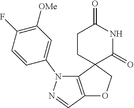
C12=C(C=NN1C1=CC([OMe])=C(F)C=C1)OCC21C(=O)NC(=O)CC1
